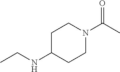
C1C(NCC)CCN(C(C)=O)C1
